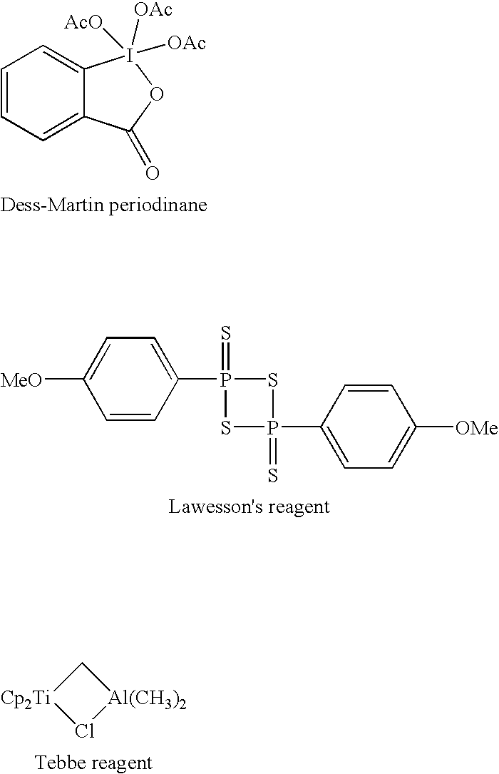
C1=CC=C2C(=C1)I([OAc])([OAc])([AcO])OC2=O.C1([MeO])=CC=C(P2(=S)SP(=S)(C3=CC=C([OMe])C=C3)S2)C=C1.C1[Cp2Ti]Cl[Al(CH3)2]1
